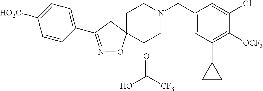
O=C(O)[CF3].C1=CC(C2=NOC3(C2)CCN(CC2=CC(C4CC4)=C([OCF3])C(Cl)=C2)CC3)=CC=C1[HO2C]
